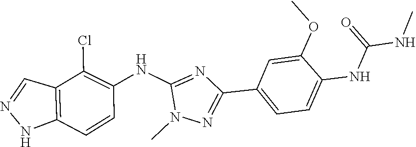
N1N=CC2=C1C=CC(NC1=NC(C3=CC=C(NC(=O)NC)C(OC)=C3)=NN1C)=C2Cl
